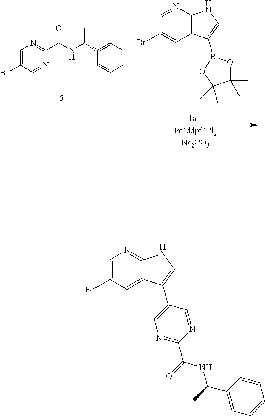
C1=NC2=C(C=C1Br)C(B1OC(C)(C)C(C)(C)O1)=CN2.C1(C(C)NC(=O)C2=NC=C(Br)C=N2)=CC=CC=C1.C12=NC=C(Br)C=C1C(C1=CN=C(C(NC(C)C3=CC=CC=C3)=O)N=C1)=CN2
